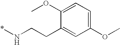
COC1=CC=C(OC)C=C1CCN*
